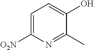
C1=C([O2N])N=C(C)C(O)=C1
